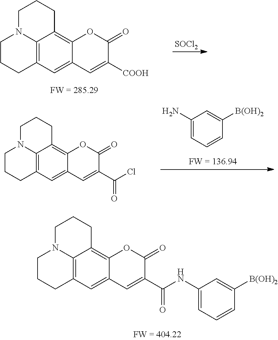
C1CCC2=C3N1CCCC3=C1C(=C2)C=C([COOH])C(=O)O1.[SOCl2].C1CCC2=C3N1CCCC3=C1C(=C2)C=C(C(=O)Cl)C(=O)O1.C1(N)=CC=CC([B(OH)2])=C1.C12=C3C=C4C(=C1CCCN2CCC3)OC(=O)C(C(=O)NC1=CC=CC([B(OH)2])=C1)=C4
